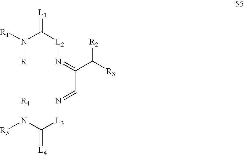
[R5]N(C([L3]N=CC(C([R2])[R3])=N[L2]C(=[L1])N([R1])[R])=[L4])[R4]
